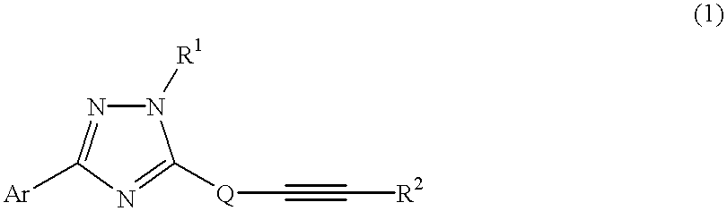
N1([R1])N=C([Ar])N=C1[Q]C#C[R2]
